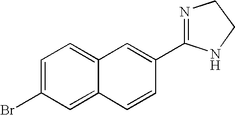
C1=C(Br)C=C2C(=C1)C=C(C1=NCCN1)C=C2
